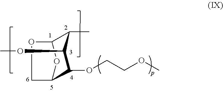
C12C(OCCOC)C(OC)C(C)C(O1)OC2
